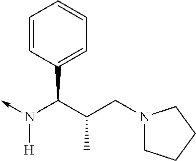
C(N(->C)[H])(C1=CC=CC=C1)C(CN1CCCC1)C
